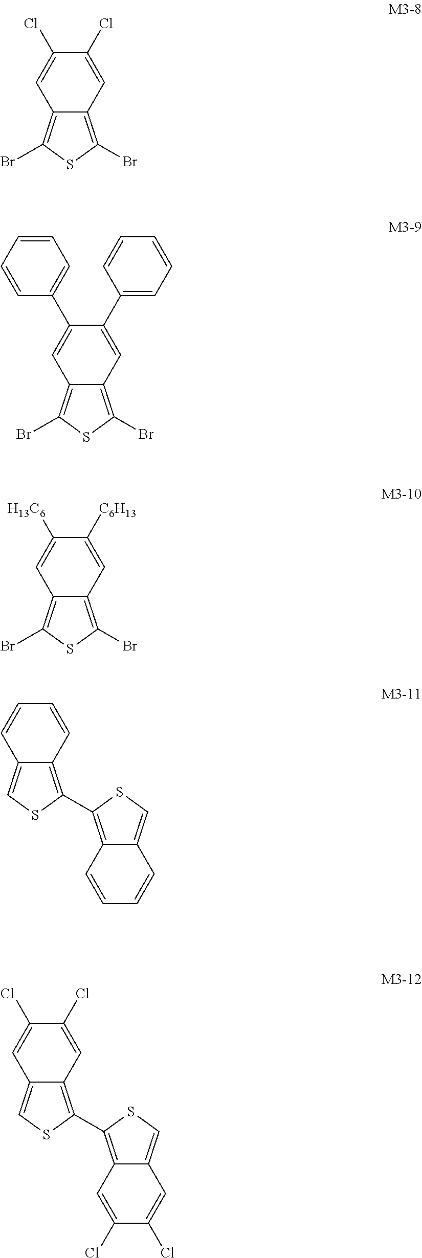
C1(Cl)=CC2=C(Br)SC(Br)=C2C=C1Cl.C1(C2=CC=CC=C2)=CC2=C(Br)SC(Br)=C2C=C1C1=CC=CC=C1.C1([C6H13])=CC2=C(Br)SC(Br)=C2C=C1[H13C6].C1=CC2=C(C3=C4C(=CS3)C=CC=C4)SC=C2C=C1.C1(Cl)=CC2=C(C3=C4C(=CS3)C=C(Cl)C(Cl)=C4)SC=C2C=C1Cl
